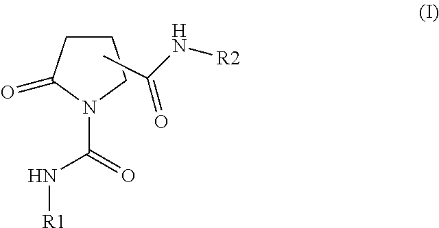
C1CCN(C(=O)N[R1])C1=O.CC(N[R2])=O
